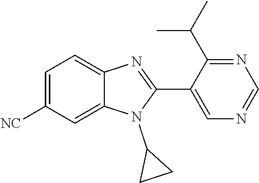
C1=C([NC])C=C2C(=C1)N=C(C1=CN=CN=C1C(C)C)N2C1CC1
